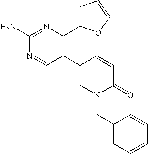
C1(C2=C(C3=CC=CO3)N=C(N)N=C2)=CN(CC2=CC=CC=C2)C(=O)C=C1
